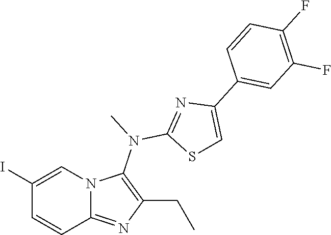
IC1=CN2C(=NC(CC)=C2N(C)C2=NC(C3=CC(F)=C(F)C=C3)=CS2)C=C1
